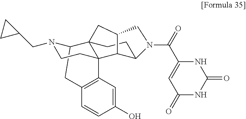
C12CC3=C(C=C(O)C=C3)C3(C14CCC1C3C(C4)CN1C(=O)C1=CC(=O)NC(=O)N1)CCN2CC1CC1
